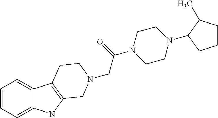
C1=CC=C2C(=C1)C1=C(N2)CN(CC(=O)N2CCN(C3C(C)CCC3)CC2)CC1
